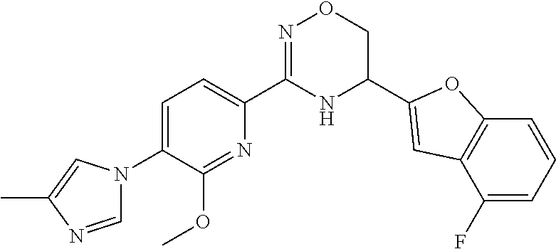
C1=C(N2C=NC(C)=C2)C(OC)=NC(C2=NOCC(C3=CC4=C(O3)C=CC=C4F)N2)=C1
